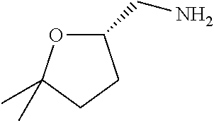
NCC1OC(C)(C)CC1
